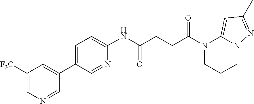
N1(C(CCC(NC2=CC=C(C3=CC([F3C])=CN=C3)C=N2)=O)=O)CCCN2C1=CC(C)=N2
